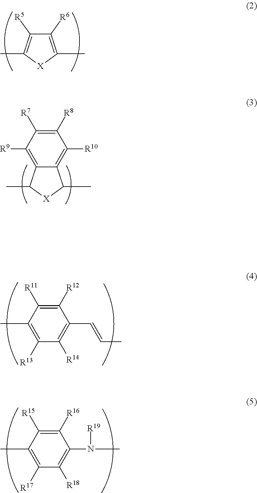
C1([R6])=C(C)[X]C(C)=C1[R5].C12=C([R10])C([R8])=C([R7])C([R9])=C1C(C)[X]C2C.C1([R12])=C([R11])C(C)=C([R13])C([R14])=C1C=CC.C1([R16])=C([R15])C(C)=C([R17])C([R18])=C1N([R19])C
